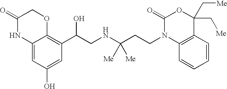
C12=CC(O)=CC(C(CNC(CCN3C4=C(C(C[Me])(C[Me])OC3=O)C=CC=C4)([Me])[Me])O)=C1OCC(=O)N2
